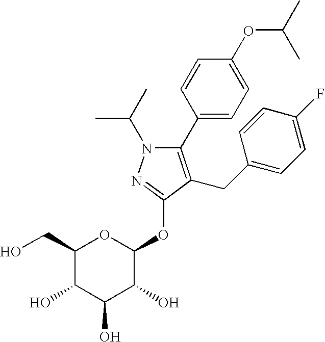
N1(C(C)C)C(C2=CC=C(OC(C)C)C=C2)=C(CC2=CC=C(F)C=C2)C(OC2OC(CO)C(O)C(O)C2O)=N1
